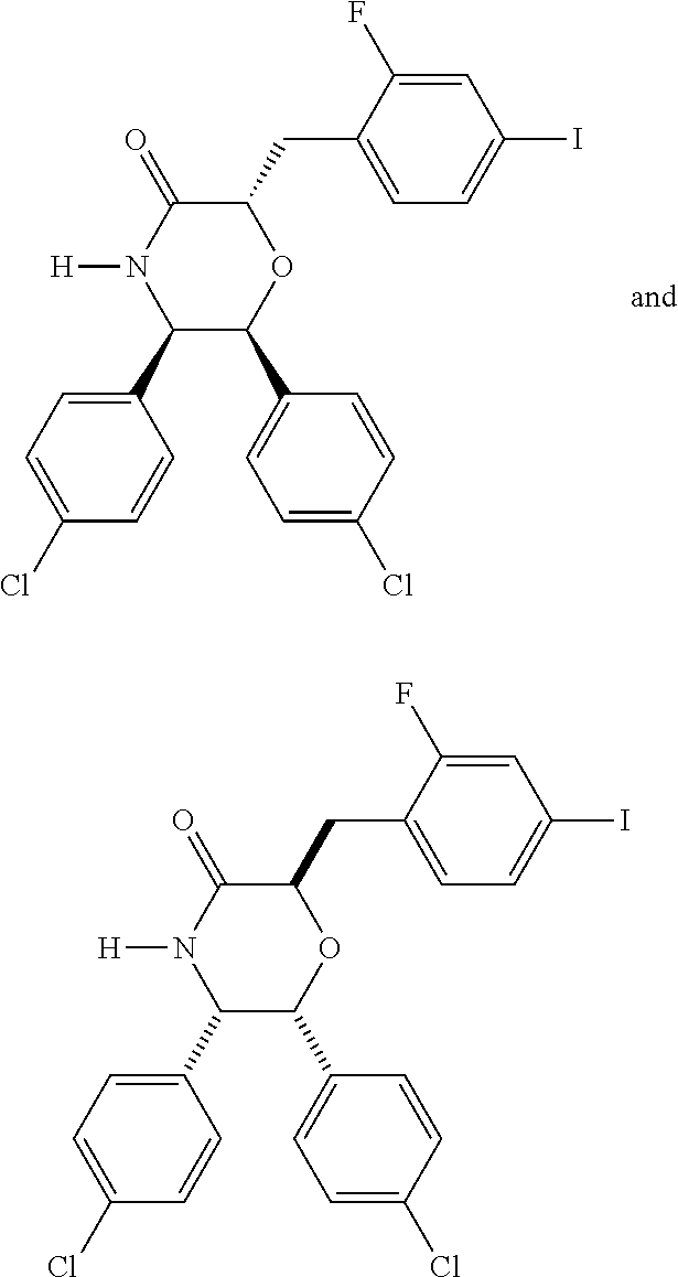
C1(C2=CC=C(Cl)C=C2)C(C2=CC=C(Cl)C=C2)OC(CC2=CC=C(I)C=C2F)C(=O)N1[H].C1(C2=CC=C(Cl)C=C2)C(C2=CC=C(Cl)C=C2)OC(CC2=CC=C(I)C=C2F)C(=O)N1[H]
